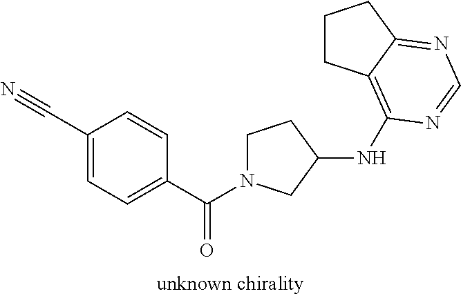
C1(C#N)=CC=C(C(=O)N2CCC(NC3=C4CCCC4=NC=N3)C2)C=C1
